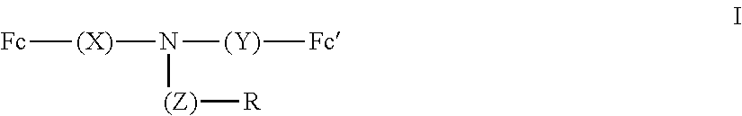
[Fc][(X)]N([(Z)][R])[(Y)][Fc]
